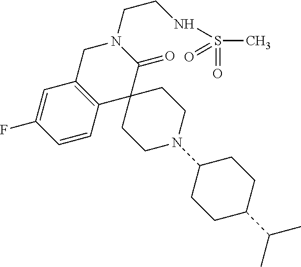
C1C2=C(C3(C(=O)N1CCNS(C)(=O)=O)CCN(C1CCC(C(C)C)CC1)CC3)C=CC(F)=C2
